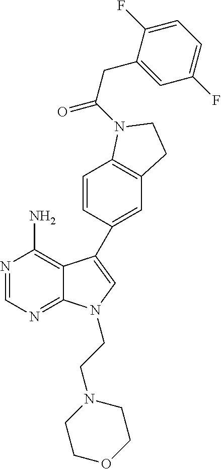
C12=NC=NC(N)=C1C(C1=CC3=C(C=C1)N(C(=O)CC1=CC(F)=CC=C1F)CC3)=CN2CCN1CCOCC1
